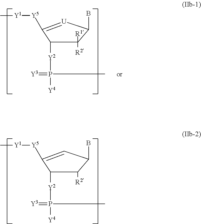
C1([R2])([R1])C(B)[U]=C([Y5][Y1]C)C1[Y2]P(=[Y3])([Y4])C.C1([R2])C(B)C=C([Y5][Y1]C)C1[Y2]P(=[Y3])([Y4])C
